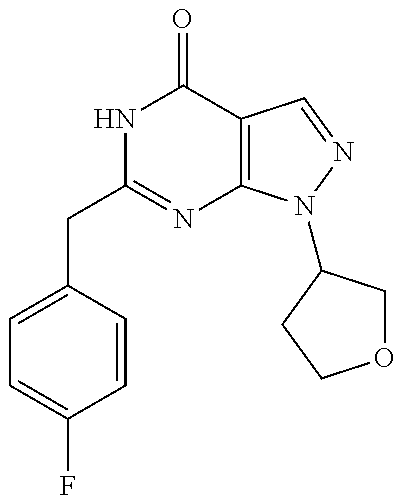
C1=C(CC2=NC3=C(C(=O)N2)C=NN3C2COCC2)C=CC(F)=C1
